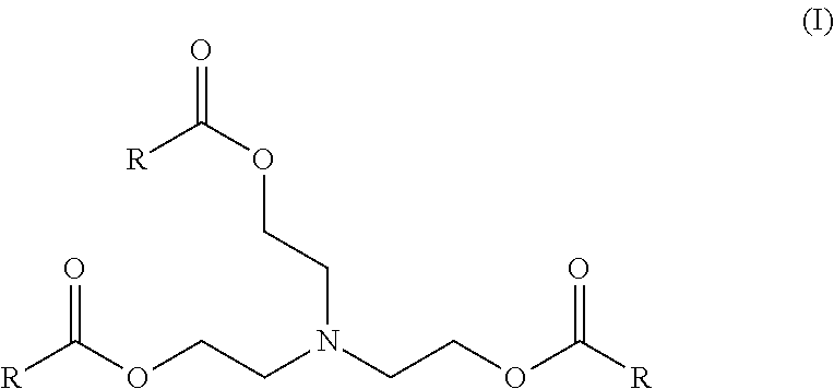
O=C([R])OCCN(CCOC(=O)[R])CCOC(=O)[R]
